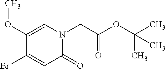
C1(OC)=CN(CC(OC(C)(C)C)=O)C(=O)C=C1Br
